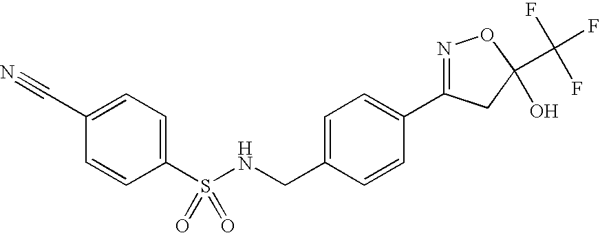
C1=CC(C#N)=CC=C1S(NCC1=CC=C(C2=NOC(C(F)(F)F)(O)C2)C=C1)(=O)=O
